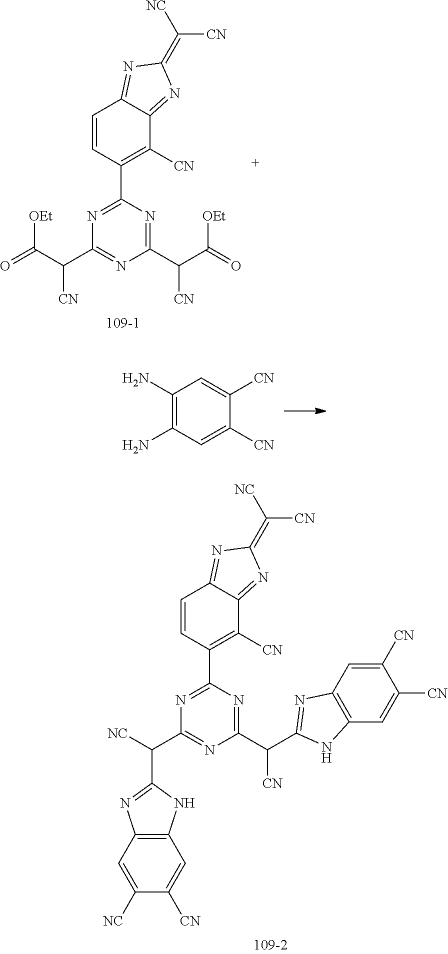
C1(C(C(=O)[OEt])[CN])=NC(C(C(=O)[OEt])[CN])=NC(C2=C([CN])C3=NC(=C([CN])[NC])N=C3C=C2)=N1.C1(N)=C(N)C=C([CN])C([CN])=C1.C1(C([NC])C2=NC3=C(N2)C=C([CN])C([NC])=C3)=NC(C(C2=NC3=C(N2)C=C([CN])C([CN])=C3)[CN])=NC(C2=C([CN])C3=NC(=C([CN])[NC])N=C3C=C2)=N1
